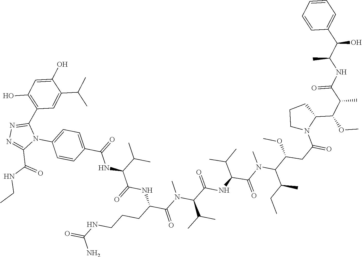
C1N(C(CC(C(C(CC)C)N(C(=O)C(NC(C(C(C)C)N(C(=O)C(CCCNC(=O)N)NC(=O)C(C(C)C)NC(C2=CC=C(N3C(C4=C(O)C=C(O)C(C(C)C)=C4)=NN=C3C(NCC)=O)C=C2)=O)C)=O)C(C)C)C)OC)=O)C(C(OC)C(C(NC(C(C2=CC=CC=C2)O)C)=O)C)CC1
